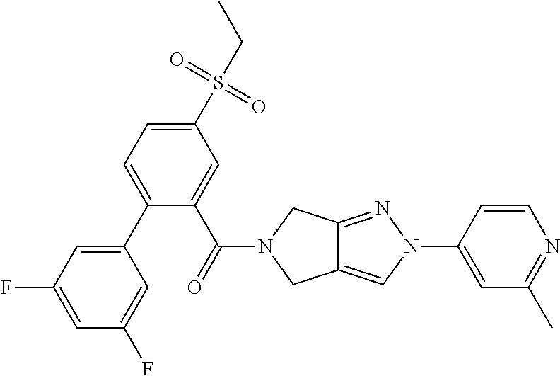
C1(C2=CC=C(S(CC)(=O)=O)C=C2C(=O)N2CC3=CN(C4=CC(C)=NC=C4)N=C3C2)=CC(F)=CC(F)=C1
